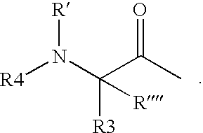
[R4]N(C(C(C)=O)([R3])[R])[R]
